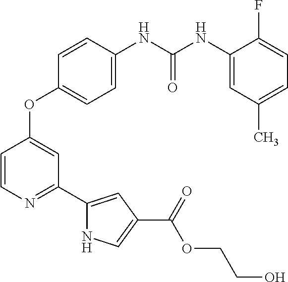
C1=CN=C(C2=CC(C(=O)OCCO)=CN2)C=C1OC1=CC=C(NC(NC2=CC(C)=CC=C2F)=O)C=C1
